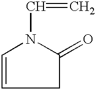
C1=CCC(=O)N1C=C
